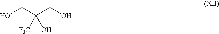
OCC(CO)([F3C])O
